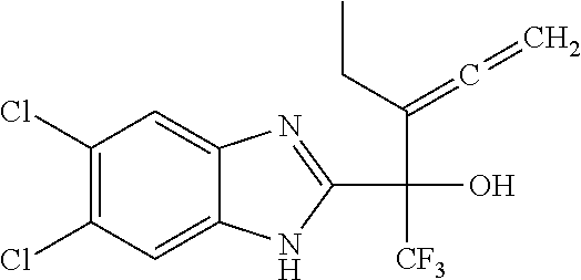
C1(Cl)=C(Cl)C=C2C(=C1)N=C(C([CF3])(O)C(CC)=C=C)N2
